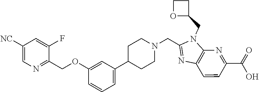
C1([NC])=CN=C(COC2=CC(C3CCN(CC4=NC5=C(N4CC4OCC4)N=C(C(=O)O)C=C5)CC3)=CC=C2)C(F)=C1
